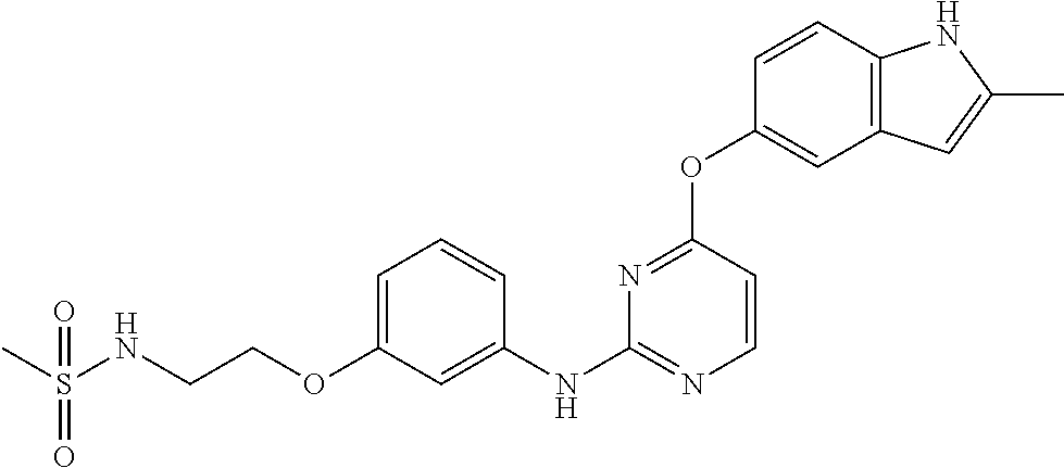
N(CCOC1=CC=CC(NC2=NC=CC(OC3=CC4=C(C=C3)NC(C)=C4)=N2)=C1)S(C)(=O)=O
